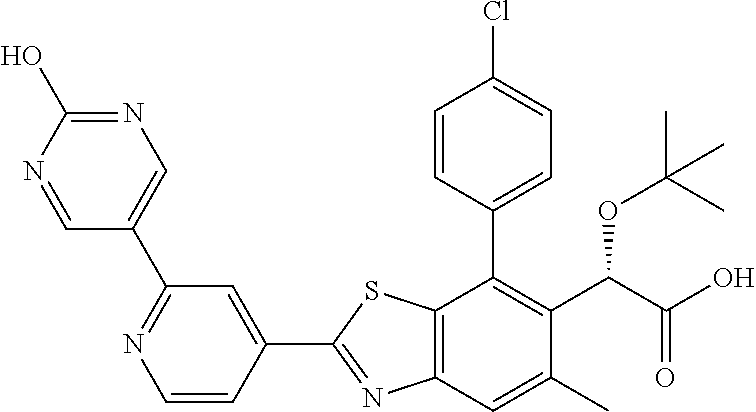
C1(C2=NC3=C(S2)C(C2=CC=C(Cl)C=C2)=C(C(C(O)=O)OC(C)(C)C)C(C)=C3)=CC(C2=CN=C(O)N=C2)=NC=C1
